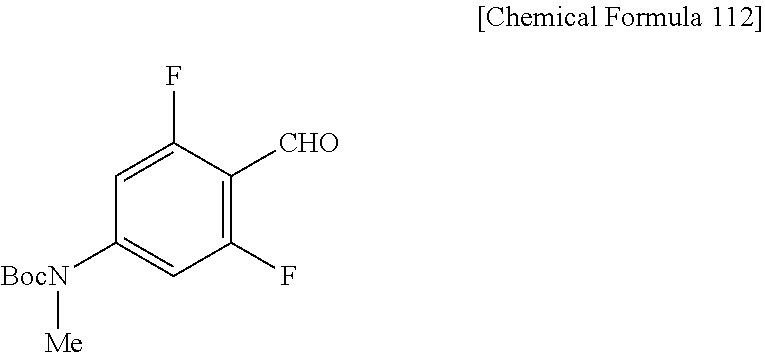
C1=C(F)C([CHO])=C(F)C=C1[BocN][Me]
